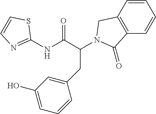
C1(NC(C(CC2=CC(O)=CC=C2)N2CC3=C(C=CC=C3)C2=O)=O)=NC=CS1
